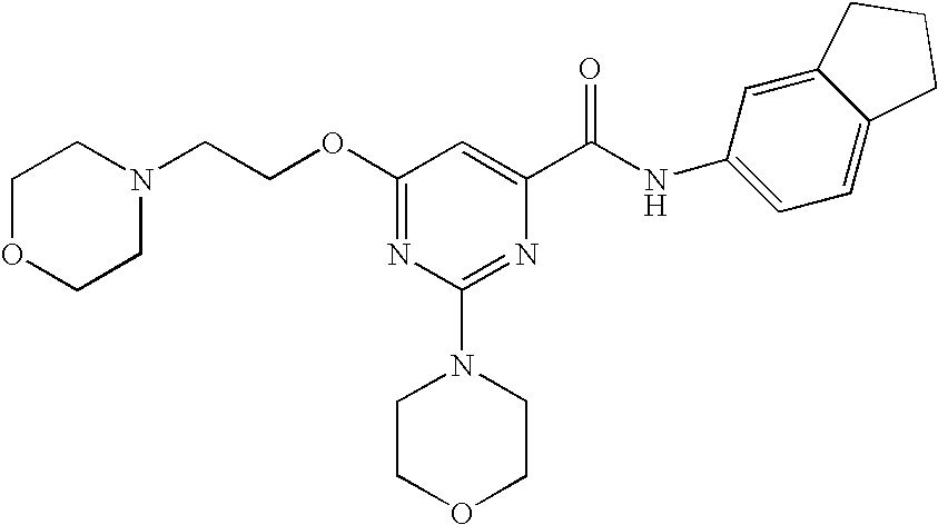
O(C1=NC(N2CCOCC2)=NC(C(NC2=CC=C3C(=C2)CCC3)=O)=C1)CCN1CCOCC1
